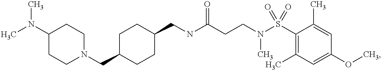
CN(C1CCN(CC2CCC(CNC(CCN(S(C3=C(C)C=C(OC)C=C3C)(=O)=O)C)=O)CC2)CC1)C
